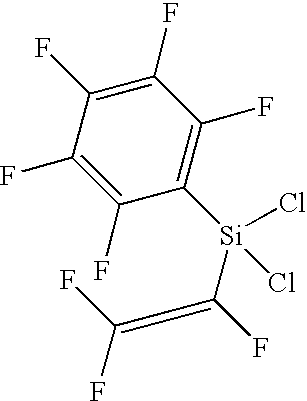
C1(F)=C(F)C(F)=C(F)C([Si](Cl)(C(F)=C(F)F)Cl)=C1F
